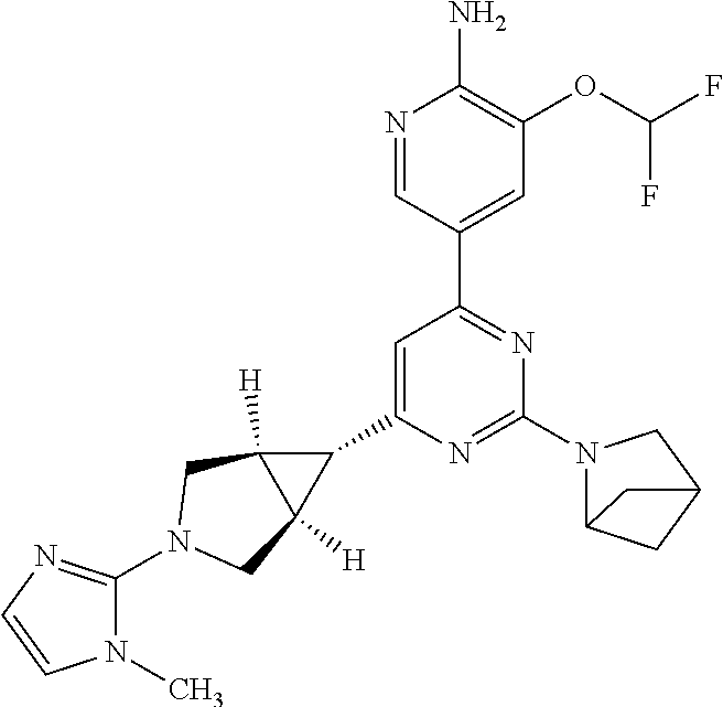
N1=CC(C2=NC(N3C4CC(C3)C4)=NC(C3C4([H])C3([H])CN(C3=NC=CN3C)C4)=C2)=CC(OC(F)F)=C1N
